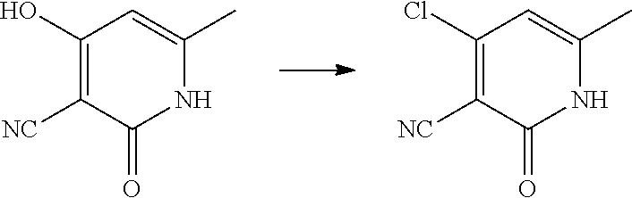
N1C(C)=CC(O)=C([NC])C1=O.N1C(C)=CC(Cl)=C([NC])C1=O
